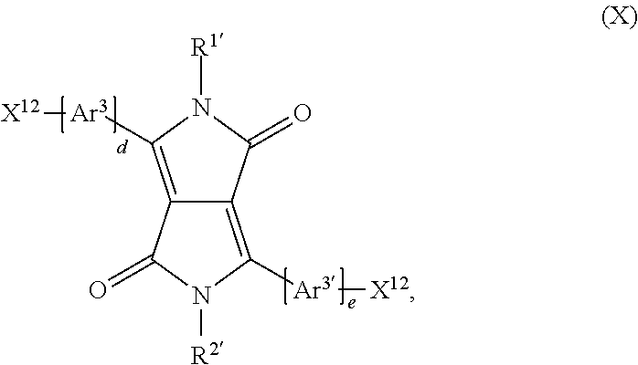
C12=C([Ar3][X12])N([R1])C(=O)C1=C([Ar3][X12])N([R2])C2=O
